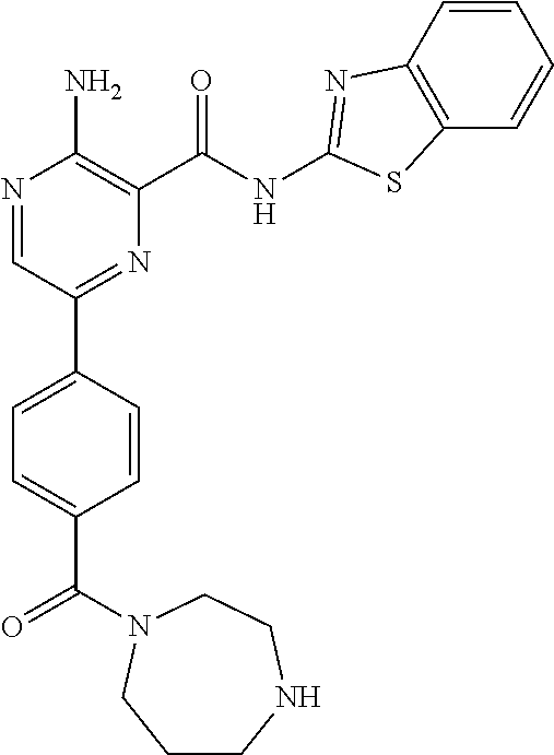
N1=CC(C2=CC=C(C(=O)N3CCNCCC3)C=C2)=NC(C(NC2=NC3=C(C=CC=C3)S2)=O)=C1N
